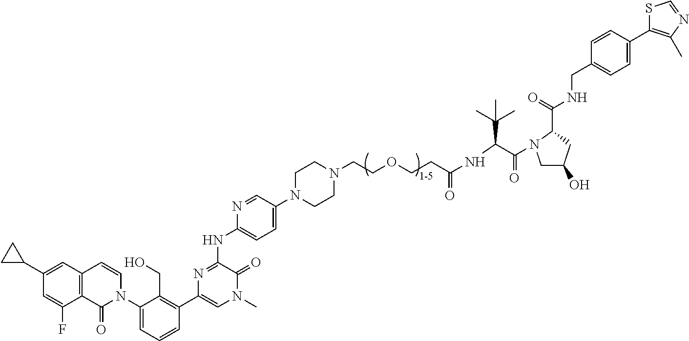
C12=C(C=C(C3CC3)C=C1F)C=CN(C1=CC=CC(C3=CN(C)C(=O)C(NC4=CC=C(N5CCN(CCOCCC(NC(C(=O)N6CC(O)CC6C(NCC6=CC=C(C7=C(C)N=CS7)C=C6)=O)C(C)(C)C)=O)CC5)C=N4)=N3)=C1CO)C2=O
